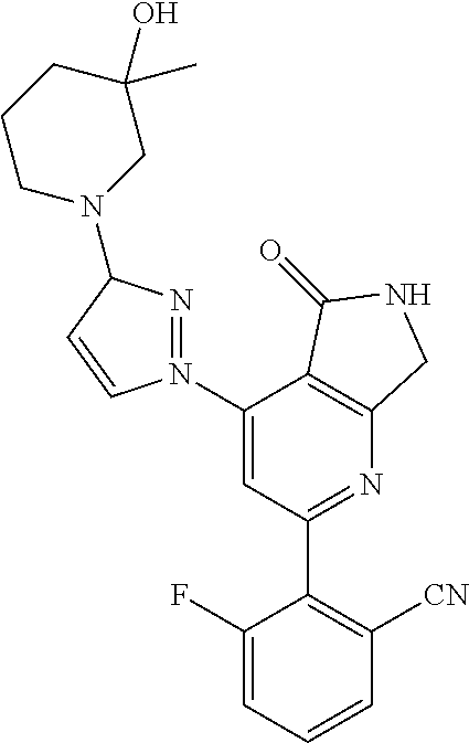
C1(N2=NC(N3CC(C)(O)CCC3)C=C2)=CC(C2=C([CN])C=CC=C2F)=NC2=C1C(=O)NC2
